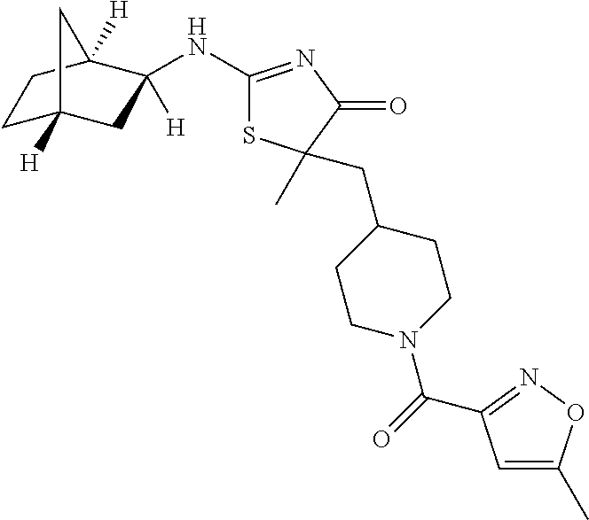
C1(NC2([H])CC3([H])CCC2([H])C3)=NC(=O)C(C)(CC2CCN(C(=O)C3=NOC(C)=C3)CC2)S1
